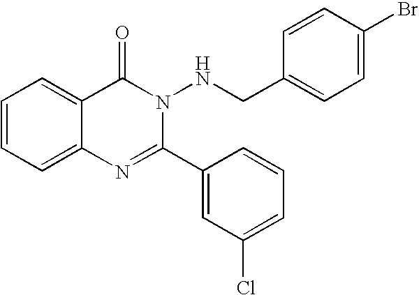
C1=CC=C2C(=C1)C(=O)N(NCC1=CC=C(Br)C=C1)C(C1=CC(Cl)=CC=C1)=N2
